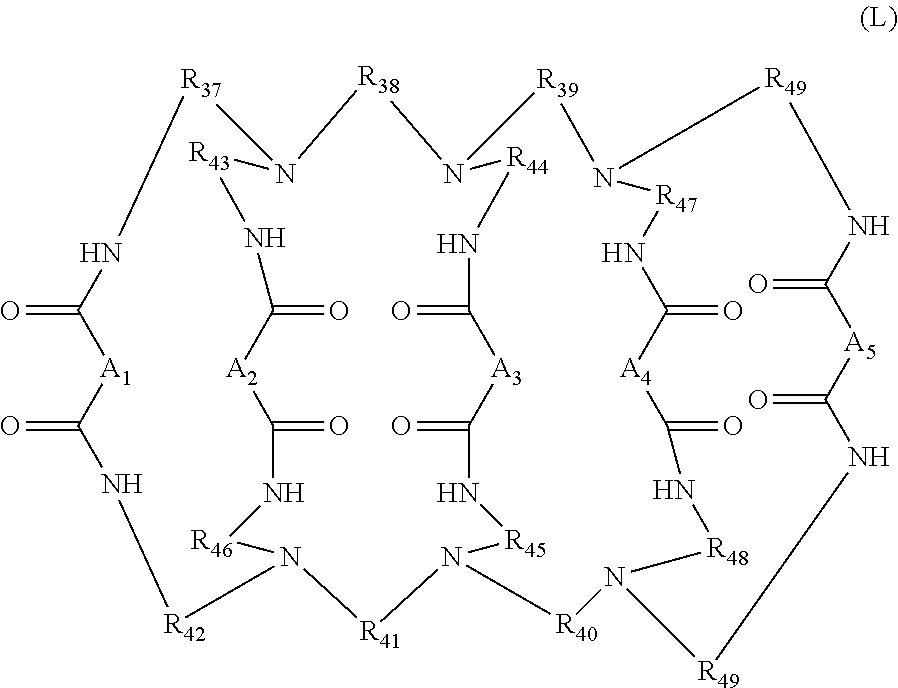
N12[R43]NC(=O)[A2]C(=O)N[R46]N([R41]N3[R45]NC(=O)[A3]C(=O)N[R44]N([R38]1)C[R39]N1[R47]NC(=O)[A4]C(=O)N[R48]N([R40]3)C[R49]NC(=O)[A5]C(=O)N[R49]1)[R42]NC(=O)[A1]C(=O)N[R37]2
